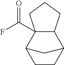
C12C(C(F)=O)(C3CCC1C3)CCC2
